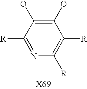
C1([R])=C([R])C(O)=C(O)C([R])=N1
